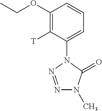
C1(OCC)=C([T])C(N2N=NN(C)C2=O)=CC=C1
